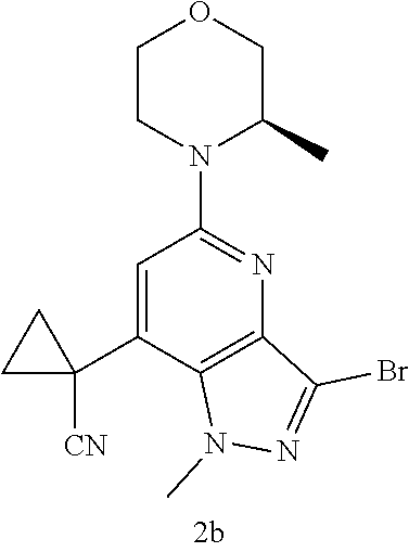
C1=C(C2([CN])CC2)C2=C(N=C1N1C(C)COCC1)C(Br)=NN2C
